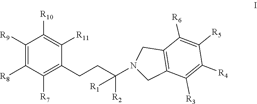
C1([R9])=C([R8])C([R7])=C(CCC(N2CC3=C(C2)C([R6])=C([R5])C([R4])=C3[R3])([R2])[R1])C([R11])=C1[R10]
